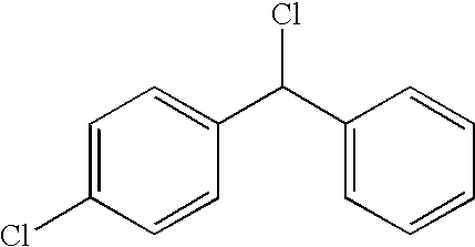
C1=C(Cl)C=CC(C(C2=CC=CC=C2)Cl)=C1
